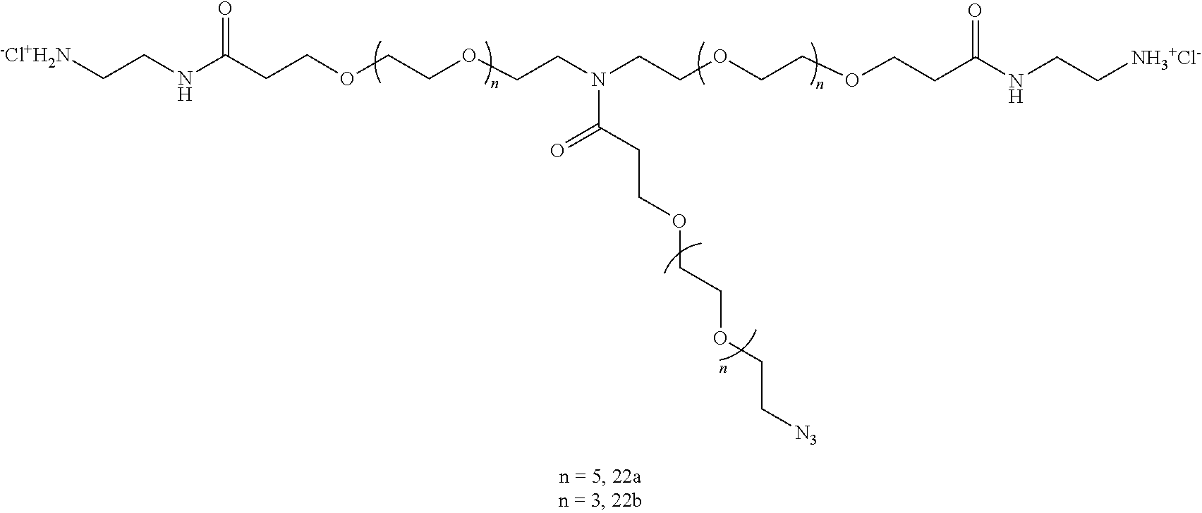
C(COCCOCCN(CCOCCOCCC(=O)NCC[-Cl+H2N])C(=O)CCOCCOCC[N3])C(=O)NCC[NH3+Cl-]
